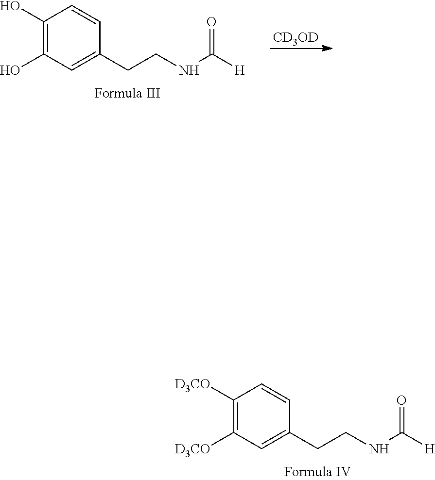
C1([D3CO])=C([D3CO])C=C(CCNC([H])=O)C=C1.C1(O)=C(O)C=C(CCNC([H])=O)C=C1.[CD3OD]
